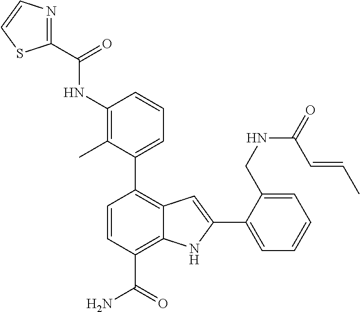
C1(C2=CC=CC(NC(C3=NC=CS3)=O)=C2C)=C2C(=C(C(N)=O)C=C1)NC(C1=CC=CC=C1CNC(=O)C=CC)=C2
